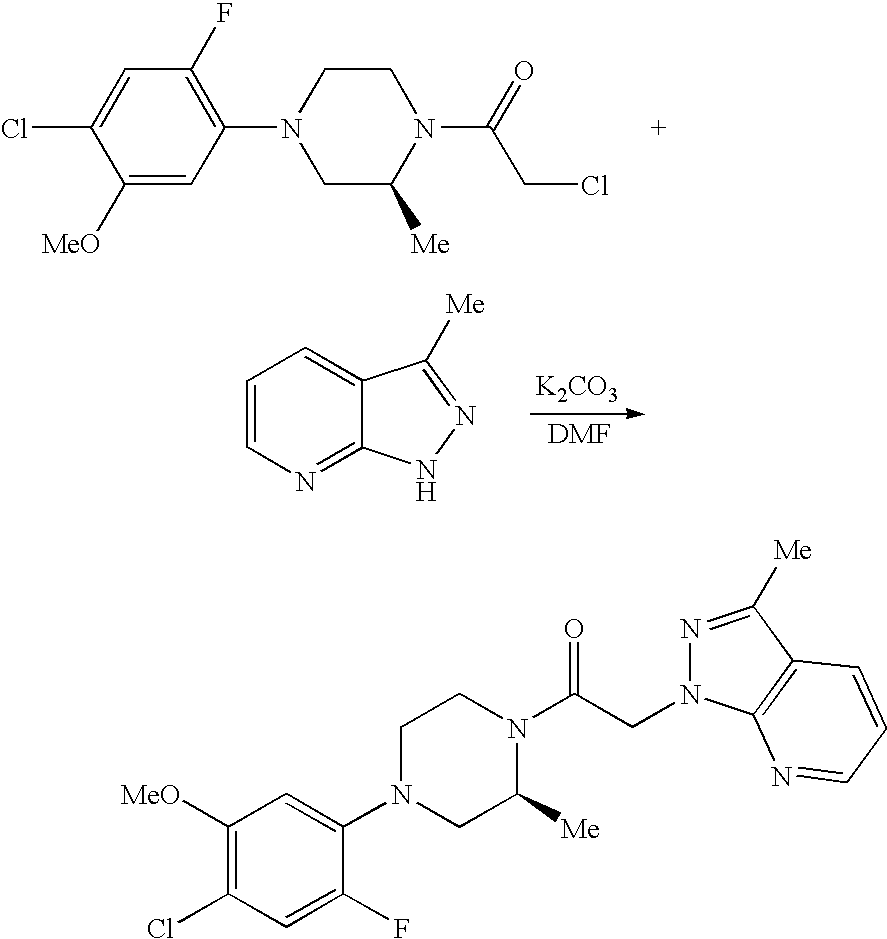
C1([MeO])=CC(N2CC([Me])N(C(=O)CCl)CC2)=C(F)C=C1Cl.[K2CO3].C1=CN=C2C(=C1)C([Me])=NN2.N1=C([Me])C2=C(N=CC=C2)N1CC(N1C([Me])CN(C2=CC([MeO])=C(Cl)C=C2F)CC1)=O
